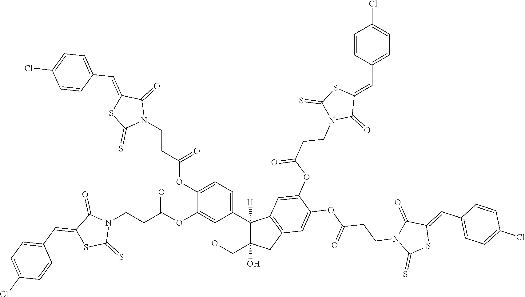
C12=C(OC(CCN3C(=O)C(=CC4=CC=C(Cl)C=C4)SC3=S)=O)C(OC(CCN3C(=O)C(=CC4=CC=C(Cl)C=C4)SC3=S)=O)=CC=C1C1([H])C(O)(CO2)CC2=C1C=C(OC(CCN1C(=O)C(=CC3=CC=C(Cl)C=C3)SC1=S)=O)C(OC(CCN1C(=S)SC(=CC3=CC=C(Cl)C=C3)C1=O)=O)=C2
